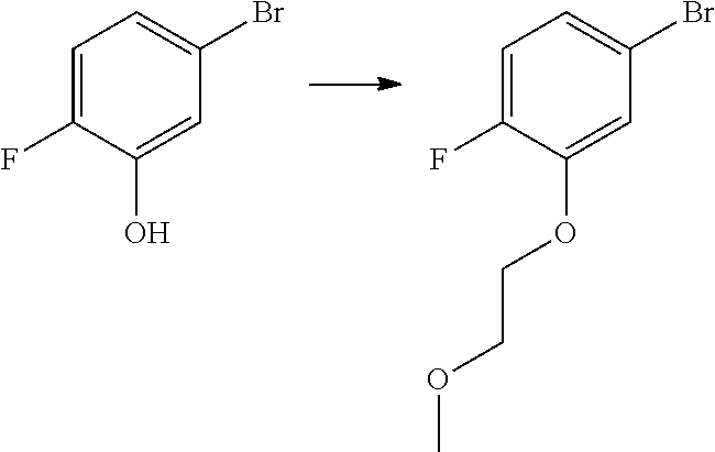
C1=C(F)C(O)=CC(Br)=C1.C1=C(F)C(OCCOC)=CC(Br)=C1
